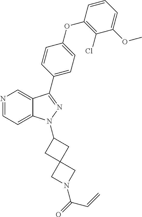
N1=CC=C2C(=C1)C(C1=CC=C(OC3=C(Cl)C(OC)=CC=C3)C=C1)=NN2C1CC2(C1)CN(C(=O)C=C)C2
